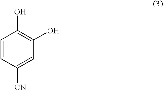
C1=CC([CN])=CC(O)=C1O
